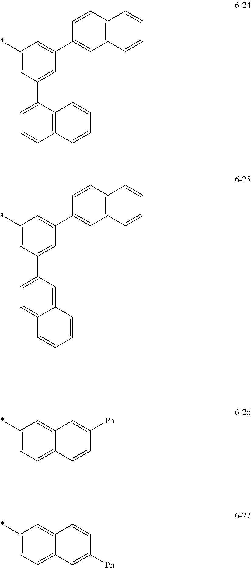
C1(*)=CC(C2=CC=CC3=C2C=CC=C3)=CC(C2=CC3=C(C=C2)C=CC=C3)=C1.C1(*)=CC(C2=CC=C3C(=C2)C=CC=C3)=CC(C2=CC3=C(C=C2)C=CC=C3)=C1.C1(*)=CC=C2C(=C1)C=C([Ph])C=C2.C1(*)=CC=C2C(=C1)C=CC([Ph])=C2
